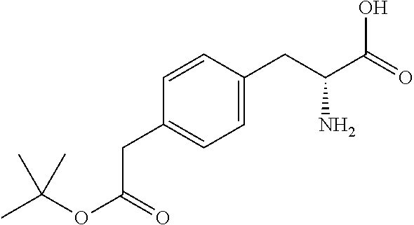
C1=CC(CC(C(=O)O)N)=CC=C1CC(OC(C)(C)C)=O
